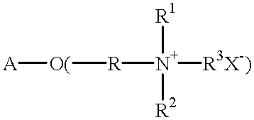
[A][O(][R][N+]([R3X-)])([R1])[R2]
